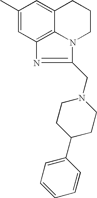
C1(C)=CC2=C3C(=C1)CCCN3C(CN1CCC(C3=CC=CC=C3)CC1)=N2
